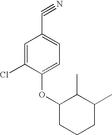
C1=C(Cl)C(OC2C(C)C(C)CCC2)=CC=C1C#N
